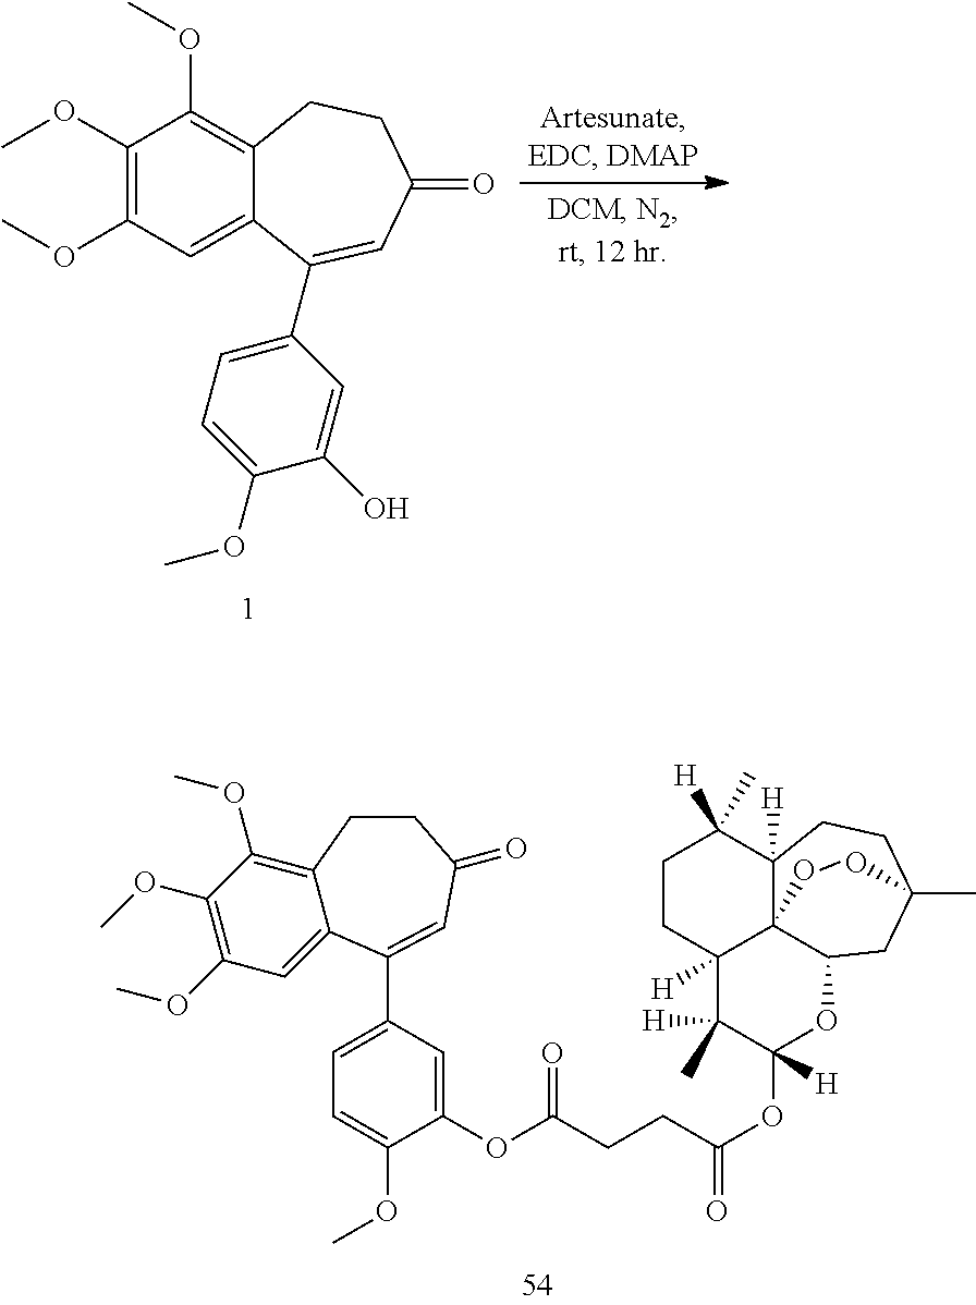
O(C)C1=C(OC)C=C2C(=C1OC)CCC(=O)C=C2C1=CC=C(OC)C(OC(CCC(OC2([H])OC3C45C([H])(C2([H])C)CCC([H])(C)C4([H])CCC(C)(C3)OO5)=O)=O)=C1.COC1=C(OC)C=C2C(=C1OC)CCC(=O)C=C2C1=CC=C(OC)C(O)=C1
